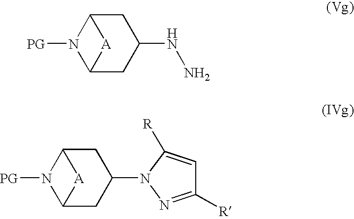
C1C2N([PG])C(CC1NN)[A]2.C1C2N([PG])C(CC1N1N=C([R])C=C1[R])[A]2
